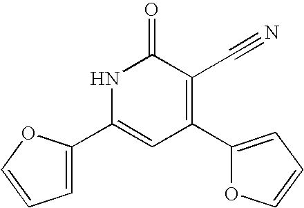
C1=C(C2=CC(C3=CC=CO3)=C(C#N)C(=O)N2)OC=C1
